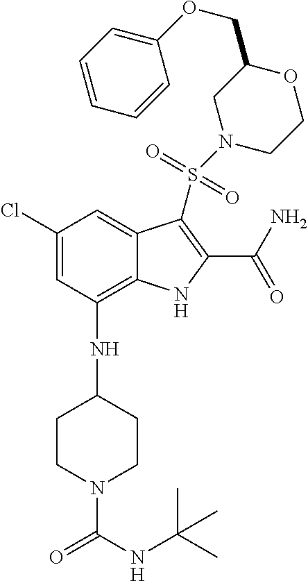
C1(Cl)=CC(NC2CCN(C(NC(C)(C)C)=O)CC2)=C2C(=C1)C(S(=O)(N1CCOC(COC3=CC=CC=C3)C1)=O)=C(C(N)=O)N2
